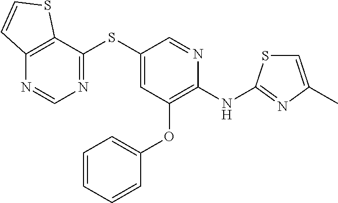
C1(SC2=CC(OC3=CC=CC=C3)=C(NC3=NC(C)=CS3)N=C2)=NC=NC2=C1SC=C2
